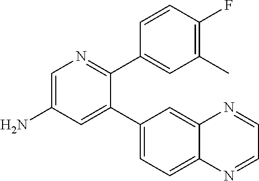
C1=C(N)C=C(C2=CC=C3C(=C2)N=CC=N3)C(C2=CC(C)=C(F)C=C2)=N1
